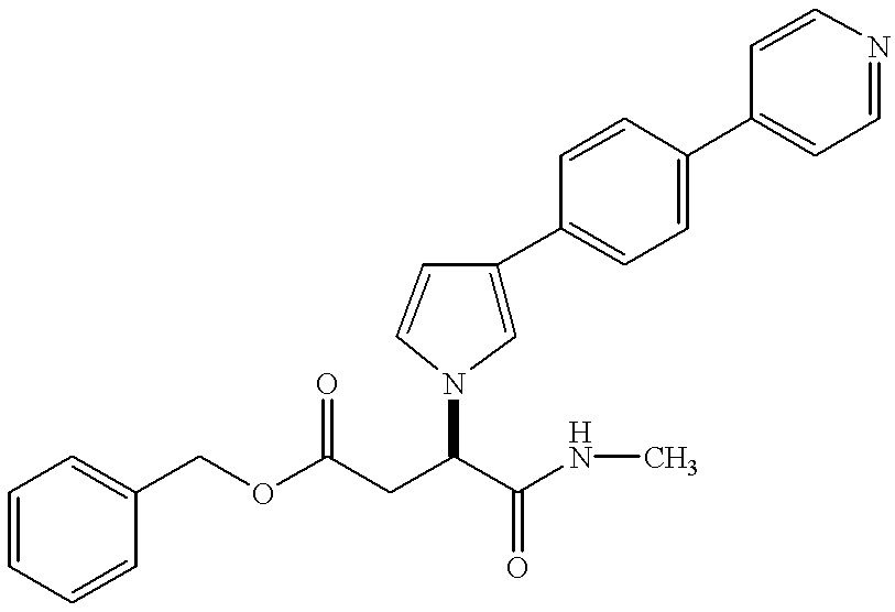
C1=C(C2=CC=C(C3=CC=NC=C3)C=C2)C=CN1C(CC(OCC1=CC=CC=C1)=O)C(NC)=O
